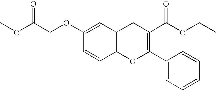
COC(COC1=CC2=C(C=C1)OC(C1=CC=CC=C1)=C(C(OCC)=O)C2)=O
